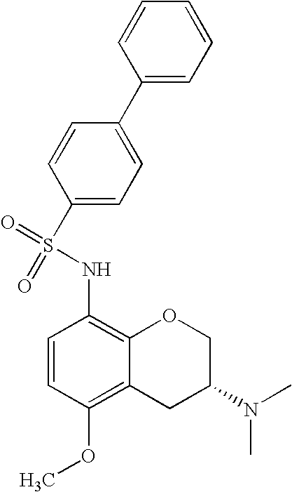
C1(C2=CC=C(S(=O)(=O)NC3=C4C(=C(OC)C=C3)CC(N(C)C)CO4)C=C2)=CC=CC=C1
